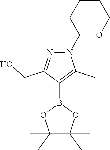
N1=C(CO)C(B2OC(C)(C)C(C)(C)O2)=C(C)N1C1OCCCC1
